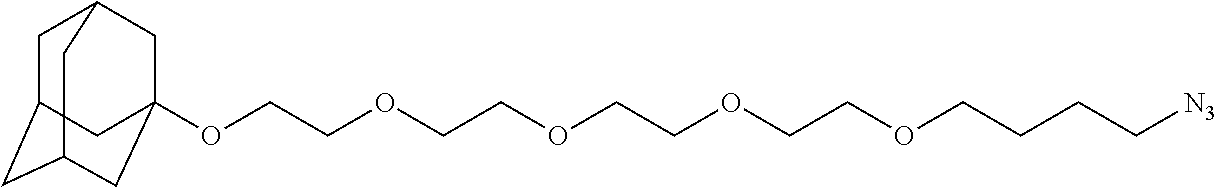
C1C2CC3CC(OCCOCCOCCOCCOCCCC[N3])(CC1C3)C2
